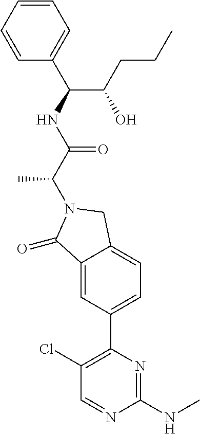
C1(=O)C2=CC(C3=C(Cl)C=NC(NC)=N3)=CC=C2CN1C(C(NC(C1=CC=CC=C1)C(CCC)O)=O)C
